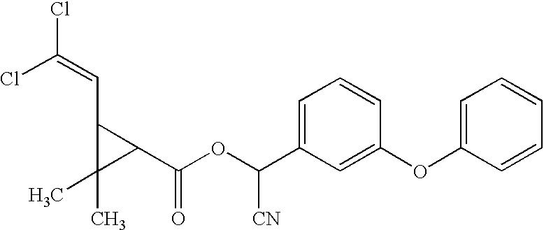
C(Cl)(=CC1C(C(OC(C2=CC=CC(OC3=CC=CC=C3)=C2)[CN])=O)C1(C)C)Cl
